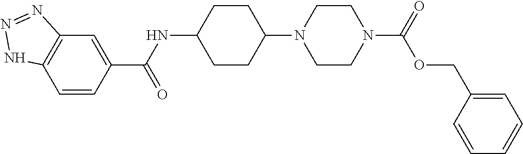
C1=CC(C(NC2CCC(N3CCN(C(=O)OCC4=CC=CC=C4)CC3)CC2)=O)=CC2=C1NN=N2
